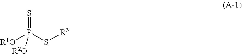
S=P(S[R3])([R1O])[R2O]
